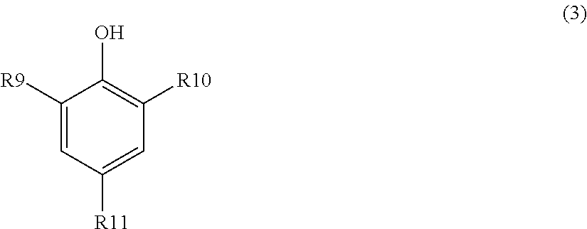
C1([R9])=CC([R11])=CC([R10])=C1O
